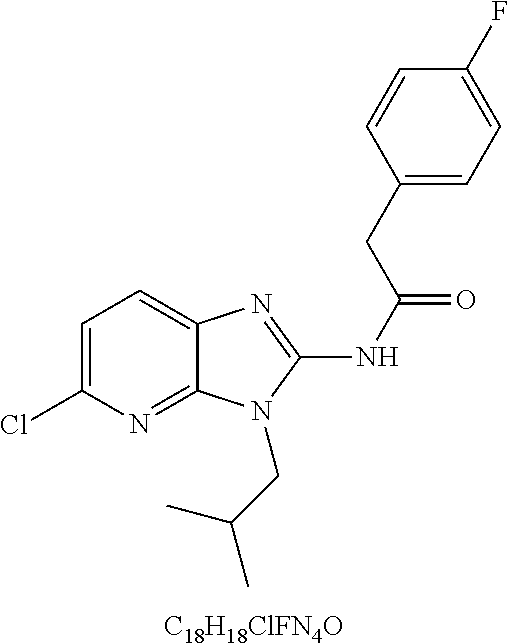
C1=C(Cl)N=C2C(=C1)N=C(NC(=O)CC1=CC=C(F)C=C1)N2CC(C)C.[C18H18ClFN4O]
